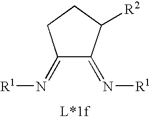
C1(=N[R1])C(=N[R1])C([R2])CC1
